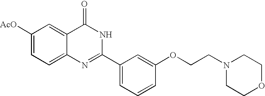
C12=CC=C([AcO])C=C1C(=O)NC(C1=CC=CC(OCCN3CCOCC3)=C1)=N2
